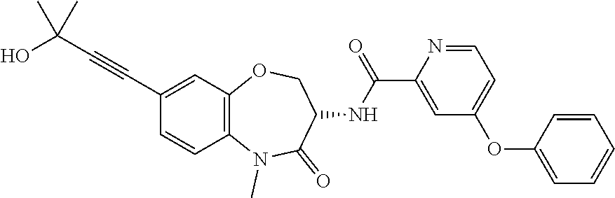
C1(C#CC(C)(C)O)=CC2=C(C=C1)N(C)C(=O)C(NC(=O)C1=CC(OC3=CC=CC=C3)=CC=N1)CO2
